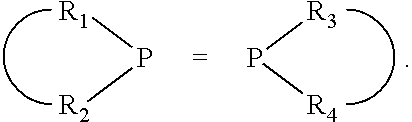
[R3]P[R4].[R1]P[R2]
